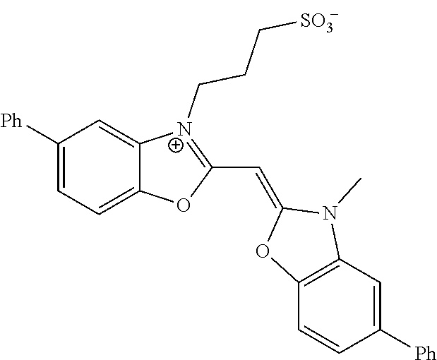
C1([Ph])=CC=C2C(=C1)[N+](CCC[SO3])=C(C=C1N(C)C3=C(C=CC([Ph])=C3)O1)O2
